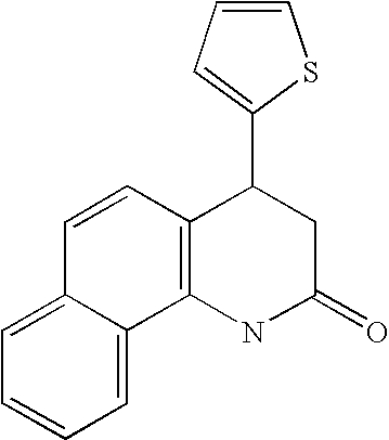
C12=C(NC(=O)CC1C1=CC=CS1)C1=CC=CC=C1C=C2
